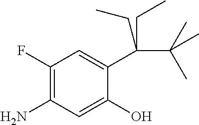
C1(F)=C(N)C=C(O)C(C(CC)(C(C)(C)C)CC)=C1
